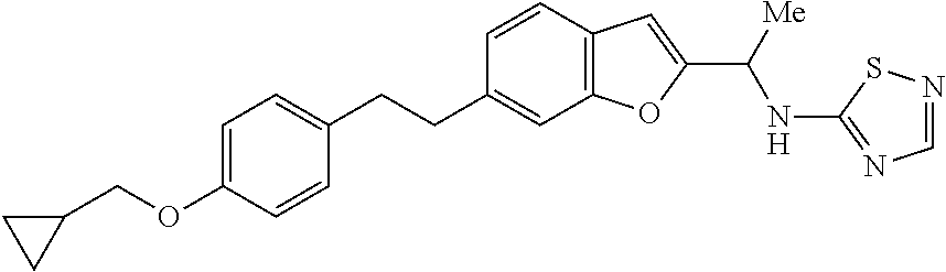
C1=C(OCC2CC2)C=CC(CCC2=CC3=C(C=C2)C=C(C([Me])NC2=NC=NS2)O3)=C1
